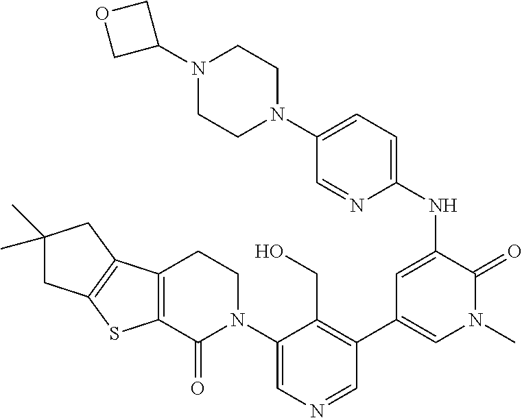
C12=C(C(=O)N(C3=CN=CC(C4=CN(C)C(=O)C(NC5=CC=C(N6CCN(C7COC7)CC6)C=N5)=C4)=C3CO)CC1)SC1=C2CC(C)(C)C1
